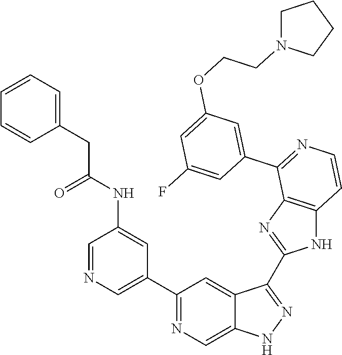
C1(C2=CN=CC(NC(CC3=CC=CC=C3)=O)=C2)=NC=C2C(=C1)C(C1=NC3=C(N1)C=CN=C3C1=CC(OCCN3CCCC3)=CC(F)=C1)=NN2
